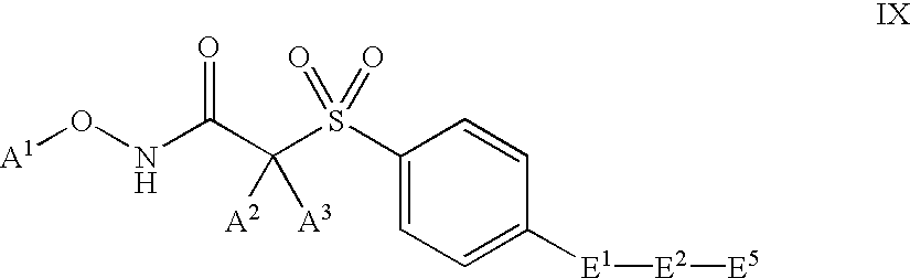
[A1]ONC(C(S(C1=CC=C([E1][E2][E5])C=C1)(=O)=O)([A2])[A3])=O
